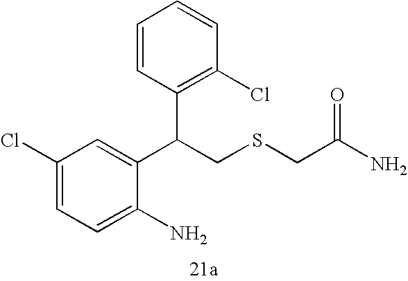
C1=C(N)C(C(CSCC(=O)N)C2=C(Cl)C=CC=C2)=CC(Cl)=C1
